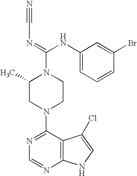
C1(N2CCN(C(=NC#N)NC3=CC=CC(Br)=C3)C(C)C2)=NC=NC2=C1C(Cl)=CN2
